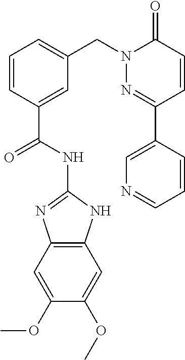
C12=C(NC(NC(C3=CC(CN4N=C(C5=CN=CC=C5)C=CC4=O)=CC=C3)=O)=N1)C=C(OC)C(OC)=C2
